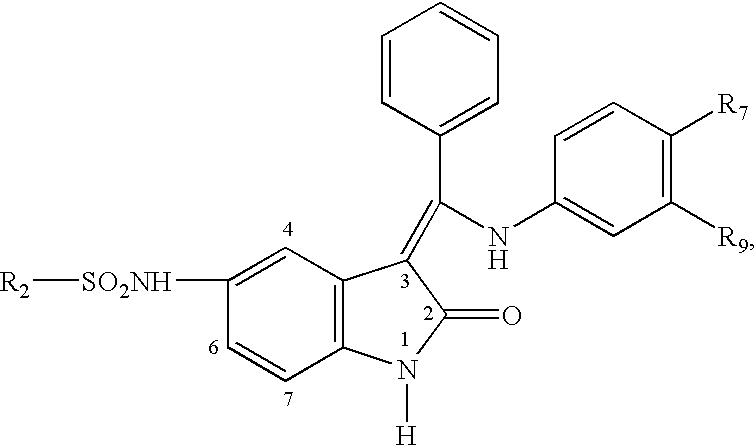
[R2][SO2NH]C1=CC2=C(C=C1)N([H])C(=O)C2=C(C1=CC=CC=C1)NC1=CC([R9])=C([R7])C=C1
